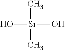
O[Si](O)(C)C
